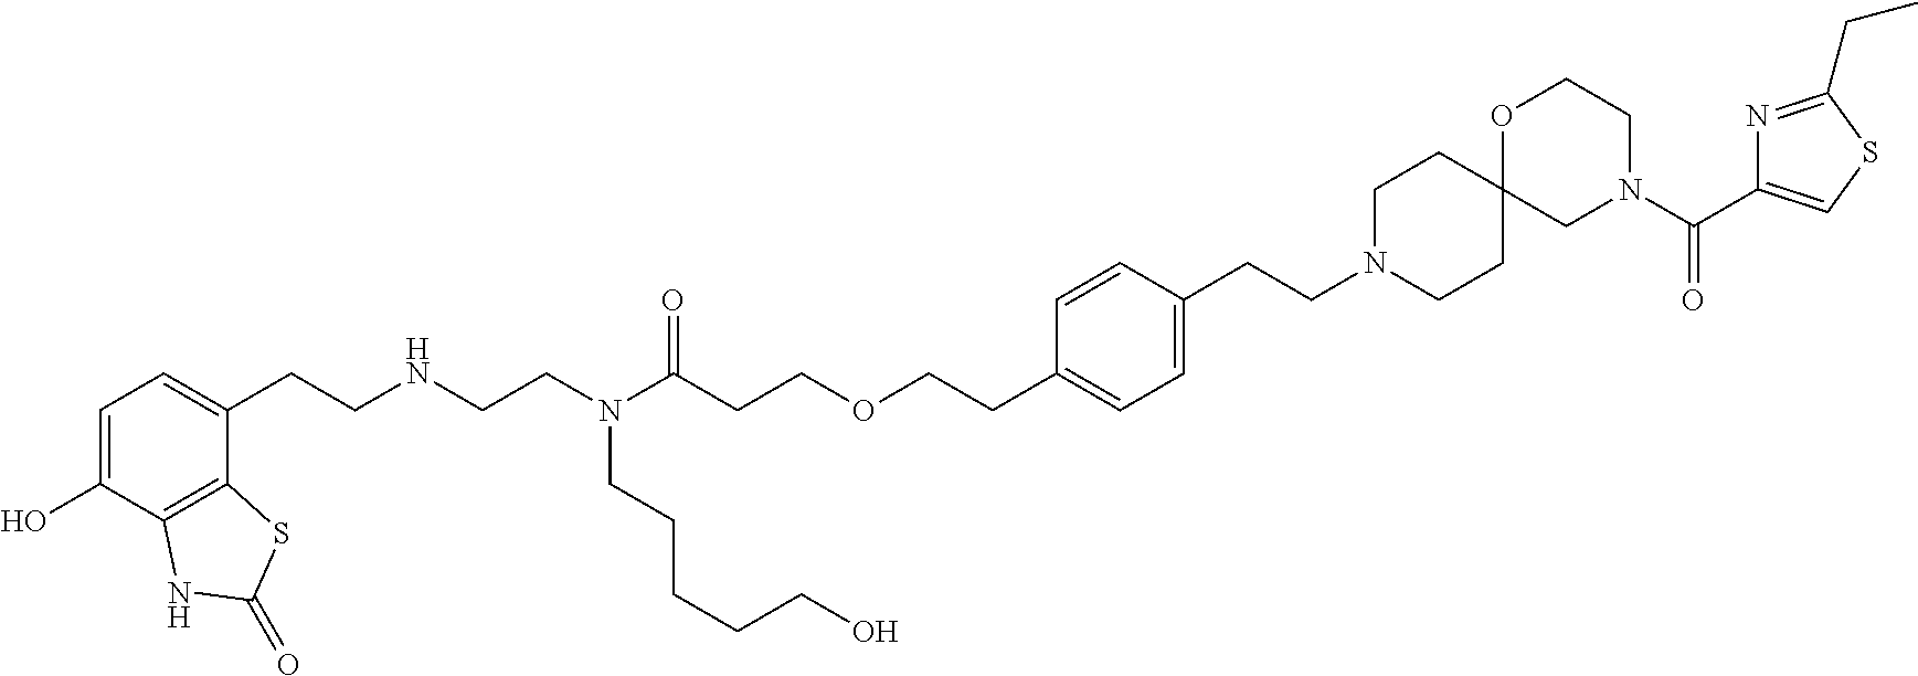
C1=C(O)C2=C(C(CCNCCN(C(=O)CCOCCC3=CC=C(CCN4CCC5(CC4)CN(C(=O)C4=CSC(CC)=N4)CCO5)C=C3)CCCCCO)=C1)SC(=O)N2
